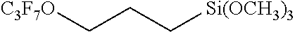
C(CC[Si(OCH3)3])[C3F7O]
